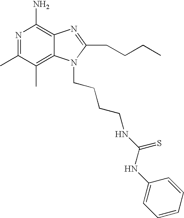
N1=C(C)C(C)=C2C(=C1N)N=C(CCCC)N2CCCCNC(NC1=CC=CC=C1)=S
